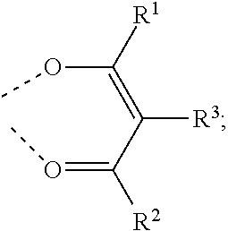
C(C(=C(OC)[R1])[R3])(=OC)[R2]
